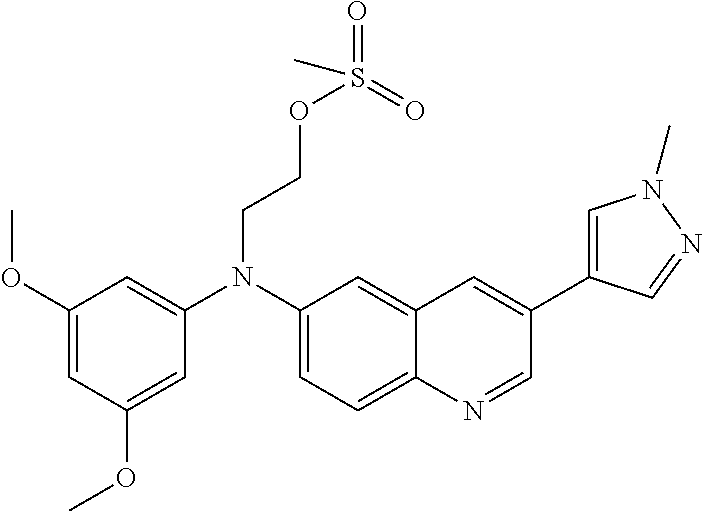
C1=C(OC)C=C(N(C2=CC=C3C(=C2)C=C(C2=CN(C)N=C2)C=N3)CCOS(=O)(=O)C)C=C1OC
